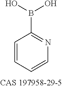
B(C1=NC=CC=C1)(O)O
